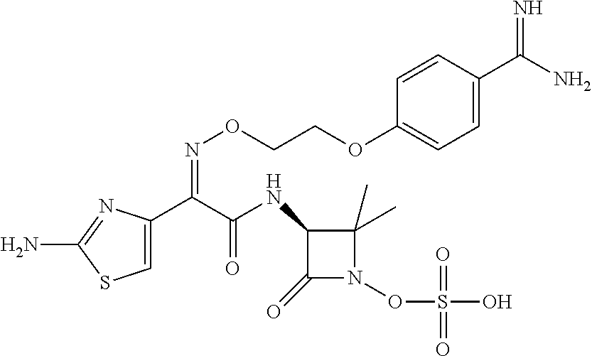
C1=C(C(C(NC2C(=O)N(OS(O)(=O)=O)C2(C)C)=O)=NOCCOC2=CC=C(C(N)=N)C=C2)N=C(N)S1
